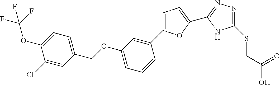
C1(SCC(O)=O)=NN=C(C2=CC=C(C3=CC(OCC4=CC=C(OC(F)(F)F)C(Cl)=C4)=CC=C3)O2)N1
